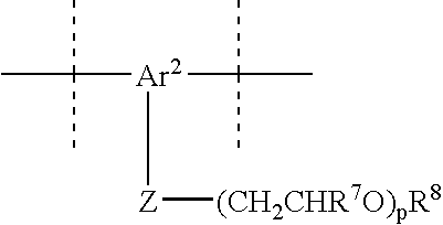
C([Ar2](C(C)(C)C)[Z][(CH2CHR7O)pR8])(C)(C)C
